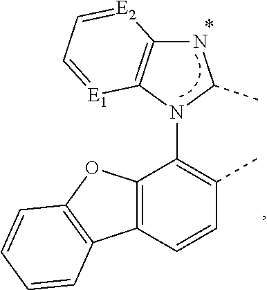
C1(C)=C(N2C3=C(NC2C)[E2]=CC=[E1]3)C2=C(C=C1)C1=C(O2)C=CC=C1
